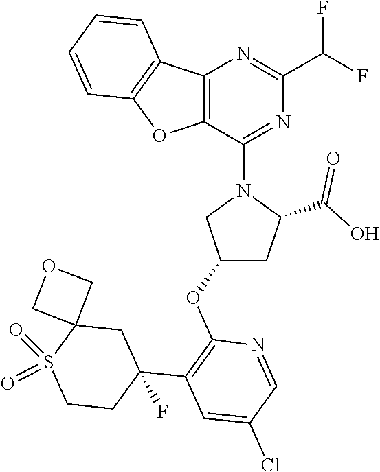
C12=C(C(N3CC(OC4=C(C5(F)CCS(=O)(=O)C6(C5)COC6)C=C(Cl)C=N4)CC3C(O)=O)=NC(C(F)F)=N1)OC1=C2C=CC=C1
